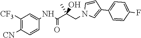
N1(CC(C(NC2=CC([CF3])=C([CN])C=C2)=O)(O)C)C=C(C2=CC=C(F)C=C2)C=C1
